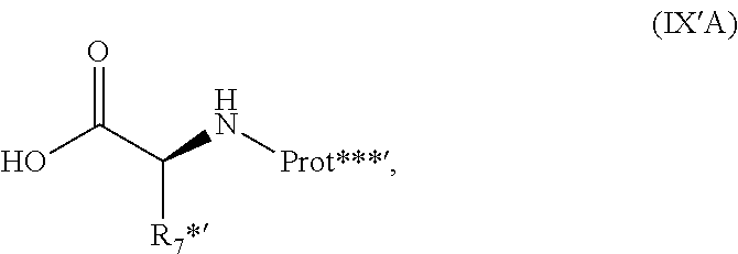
OC(C([R7*])N[Prot***])=O
